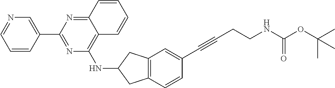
N1=CC=CC(C2=NC(NC3CC4=C(C3)C=C(C#CCCNC(OC(C)(C)C)=O)C=C4)=C3C(=N2)C=CC=C3)=C1
